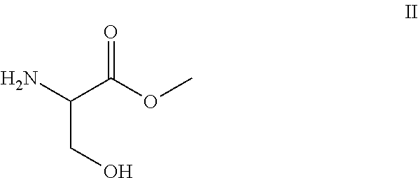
C(CO)(C(OC)=O)N
